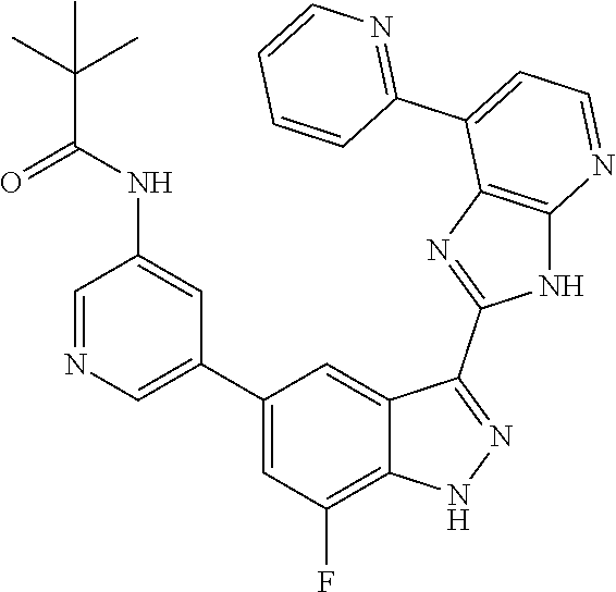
C1=NC=C(C2=CC(F)=C3C(=C2)C(C2=NC4=C(N2)N=CC=C4C2=NC=CC=C2)=NN3)C=C1NC(C(C)(C)C)=O
